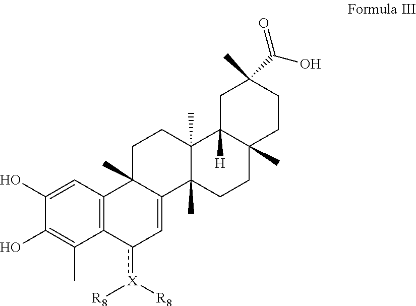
C1C2([H])C(C)(CCC1(C(O)=O)C)CCC1(C)C2(C)CCC2(C)C1=Cc([X]([R8])[R8])C1=C2C=C(O)C(O)=C1C
